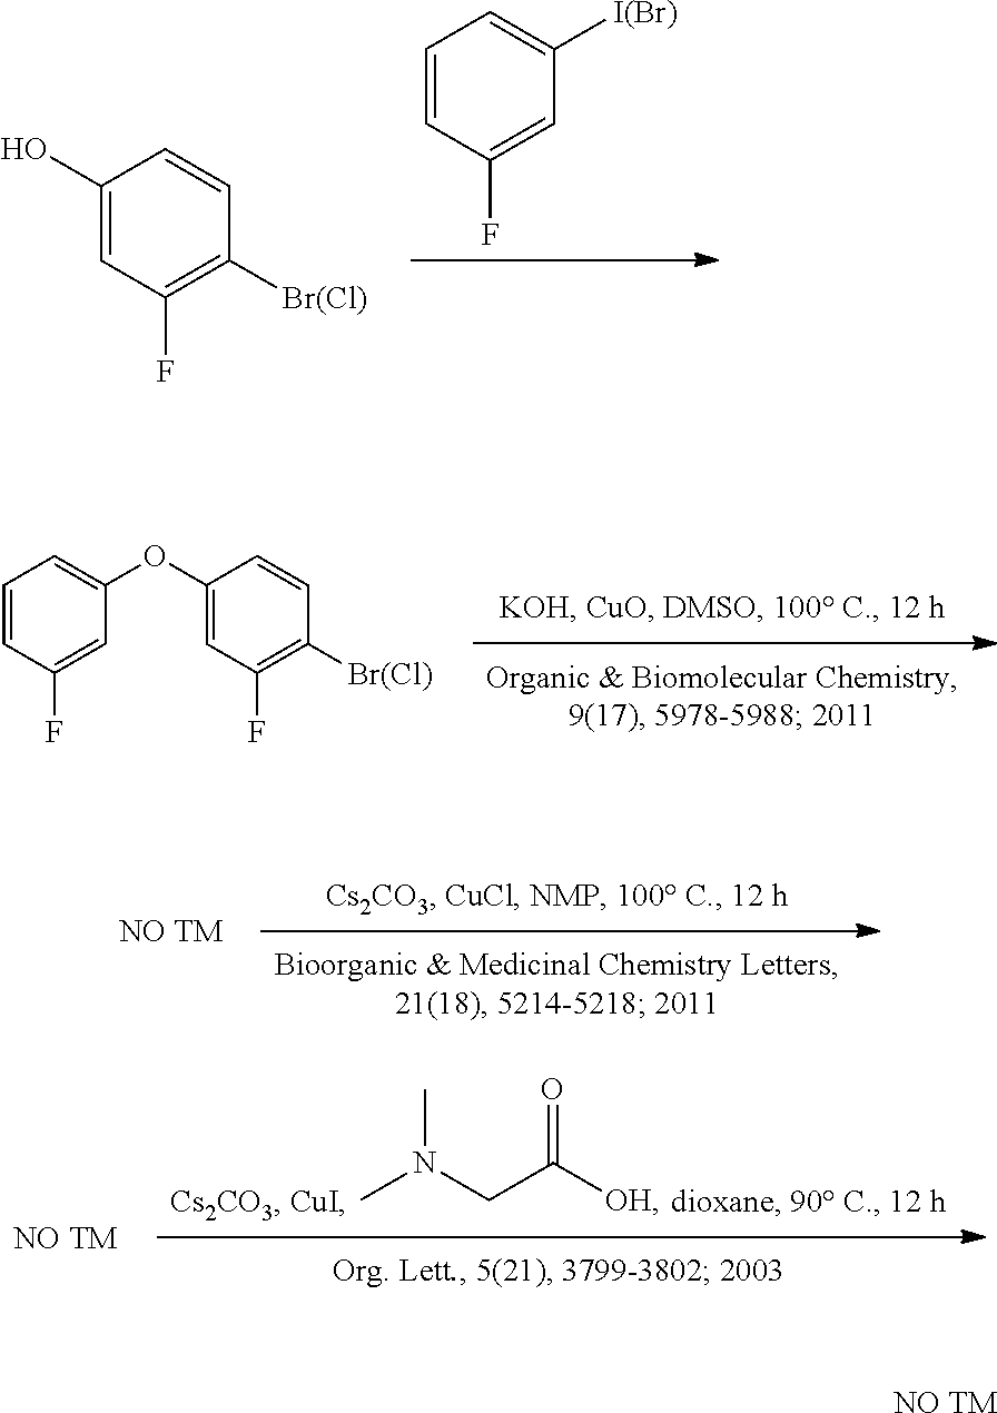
C1=CC(F)=CC([I(Br)])=C1.C1(O)=CC(F)=C([Br(Cl)])C=C1.CN(C)CC(=O)[OH].[NO TM].C1=CC(F)=CC(OC2=CC(F)=C([Br(Cl)])C=C2)=C1.[NO TM].[NO TM]
